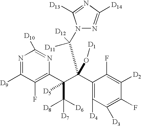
N1=C([D9])C(F)=C(C(C(C2=C([D4])C([D3])=C(F)C([D2])=C2F)(O[D1])C(N2N=C([D14])N=C2[D13])([D11])[D12])(C([D8])([D6])[D7])[D5])N=C1[D10]
